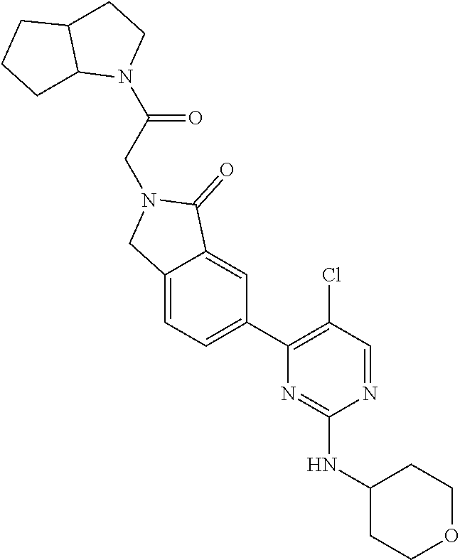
N1=CC(Cl)=C(C2=CC=C3C(=C2)C(=O)N(CC(N2CCC4C2CCC4)=O)C3)N=C1NC1CCOCC1
